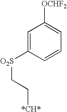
C1=C([O2S]CC[*CH*])C=CC=C1[OCHF2]
